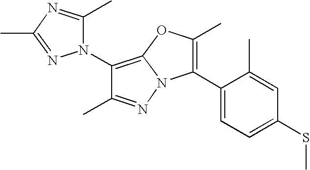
C1(N2C(C)=NC(C)=N2)=C2N(N=C1C)C(C1=CC=C(SC)C=C1C)=C(C)O2
